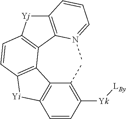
C1=CC([Yk][LBy])=C(C)C2=C1[Yi]C1=C2C2=C(C=C1)[Yj]C1=C2N(C)=CC=C1
